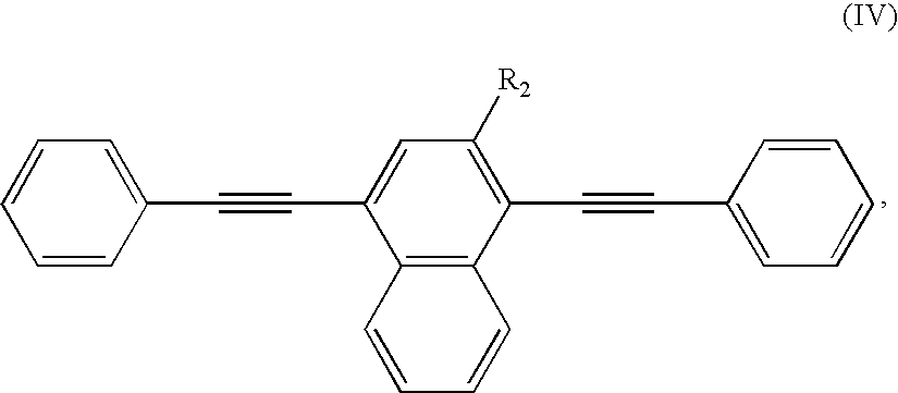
C1=CC=C(C#CC2=CC([R2])=C(C#CC3=CC=CC=C3)C3=C2C=CC=C3)C=C1
